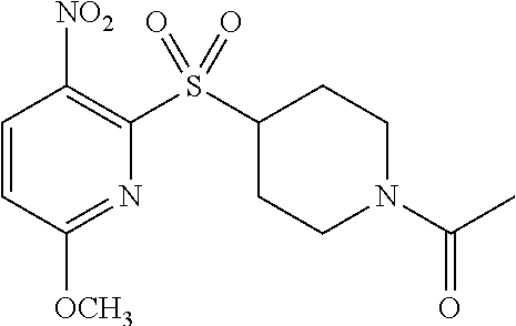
C1=CC([OCH3])=NC(S(C2CCN(C(C)=O)CC2)(=O)=O)=C1[NO2]
